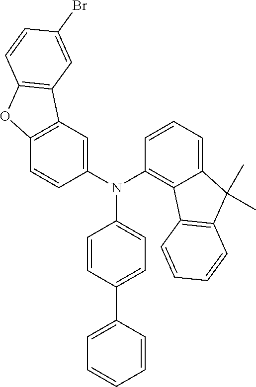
C1=CC(C2=CC=C(N(C3=CC4=C(C=C3)OC3=C4C=C(Br)C=C3)C3=C4C(=CC=C3)C(C)(C)C3=C4C=CC=C3)C=C2)=CC=C1
